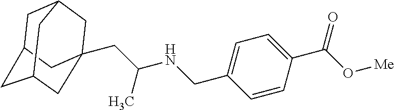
C1C2CC3CC(CC(C)NCC4=CC=C(C(O[Me])=O)C=C4)(CC1C3)C2
